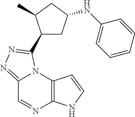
C12=NN=C(C3CC(NC4=CC=CC=C4)CC3C)N1C1=C(N=C2)NC=C1
